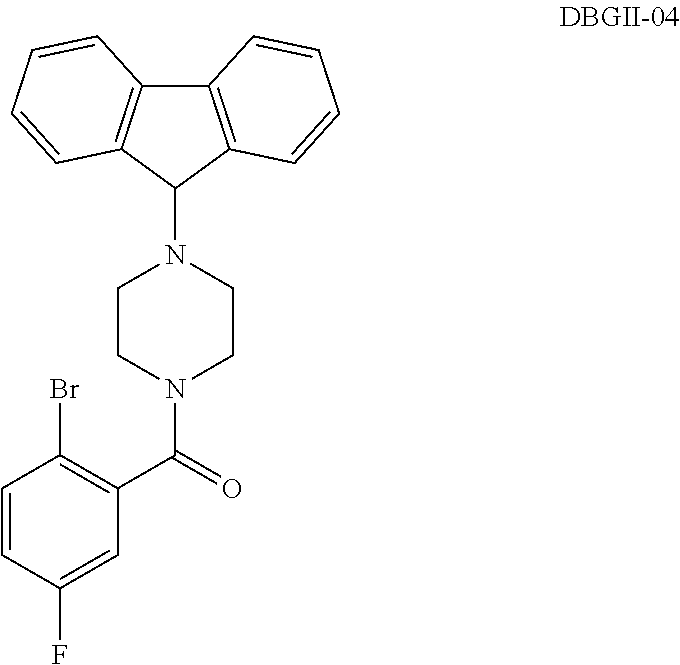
C1=CC(F)=CC(C(=O)N2CCN(C3C4=C(C5=C3C=CC=C5)C=CC=C4)CC2)=C1Br
